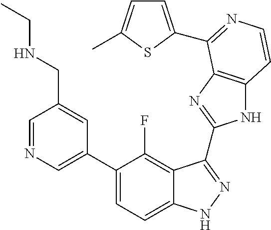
C1=C(C2=CC=C3C(=C2F)C(C2=NC4=C(N2)C=CN=C4C2=CC=C(C)S2)=NN3)C=C(CNCC)C=N1
